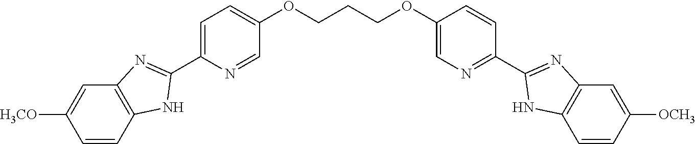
C1=CC2=C(C=C1[H3CO])N=C(C1=CC=C(OCCCOC3=CN=C(C4=NC5=C(C=CC([OCH3])=C5)N4)C=C3)C=N1)N2
